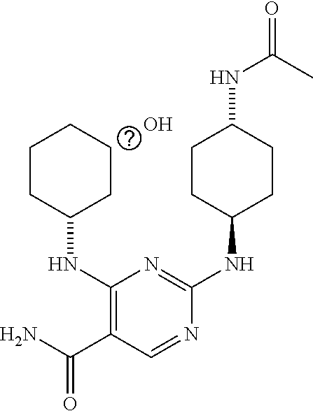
C1CC(NC2=NC(NC3CCCCC3)=C(C(N)=O)C=N2)CCC1NC(=O)C.O
